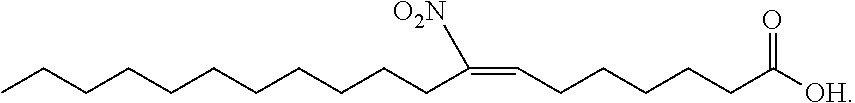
CCCCCCCCCCCC(=CCCCCCC([OH])=O)[O2N]
